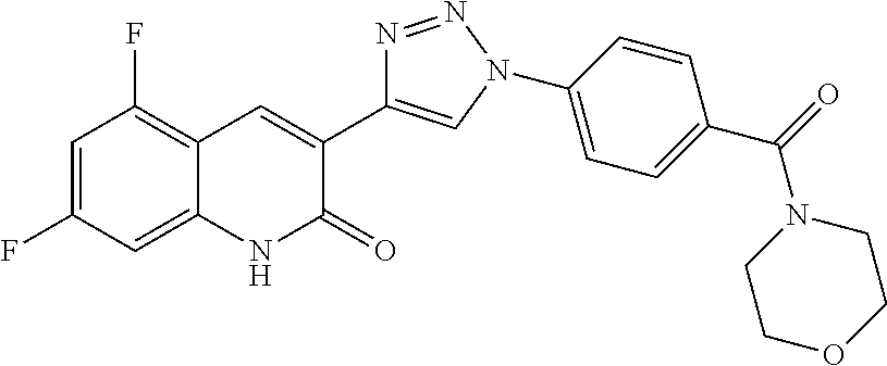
C1=C(F)C=C2C(=C1F)C=C(C1=CN(C3=CC=C(C(N4CCOCC4)=O)C=C3)N=N1)C(=O)N2
